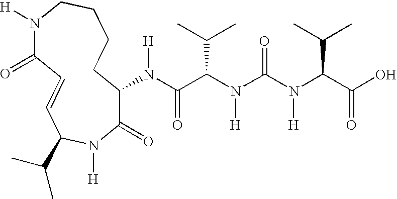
N1([H])C(=O)C=CC(C(C)C)N([H])C(=O)C(N(C(C(N(C(N(C(C(O)=O)C(C)C)[H])=O)[H])C(C)C)=O)[H])CCCC1
